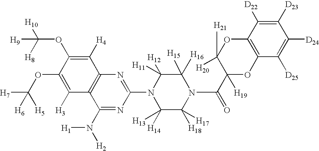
C1([D23])=C([D22])C2=C(C([D25])=C1[D24])OC(C(N1C([H15])([H16])C([H11])([H12])N(C3=NC4=C(C(N([H2])[H1])=N3)C([H3])=C(OC([H7])([H5])[H6])C(OC([H10])([H8])[H9])=C4[H4])C([H14])([H13])C1([H18])[H17])=O)([H19])C([H20])([H21])O2
